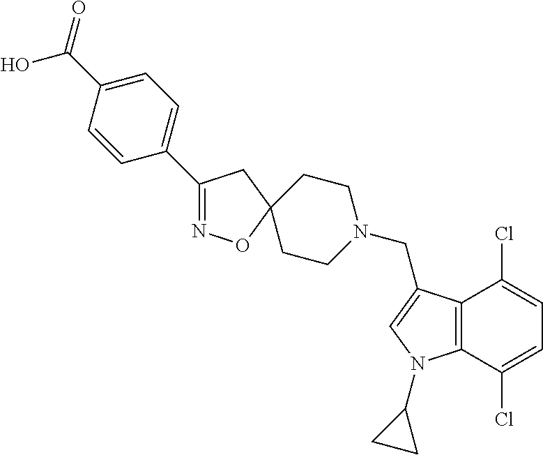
C1(C2=CC=C(C(O)=O)C=C2)=NOC2(C1)CCN(CC1=CN(C3CC3)C3=C1C(Cl)=CC=C3Cl)CC2
